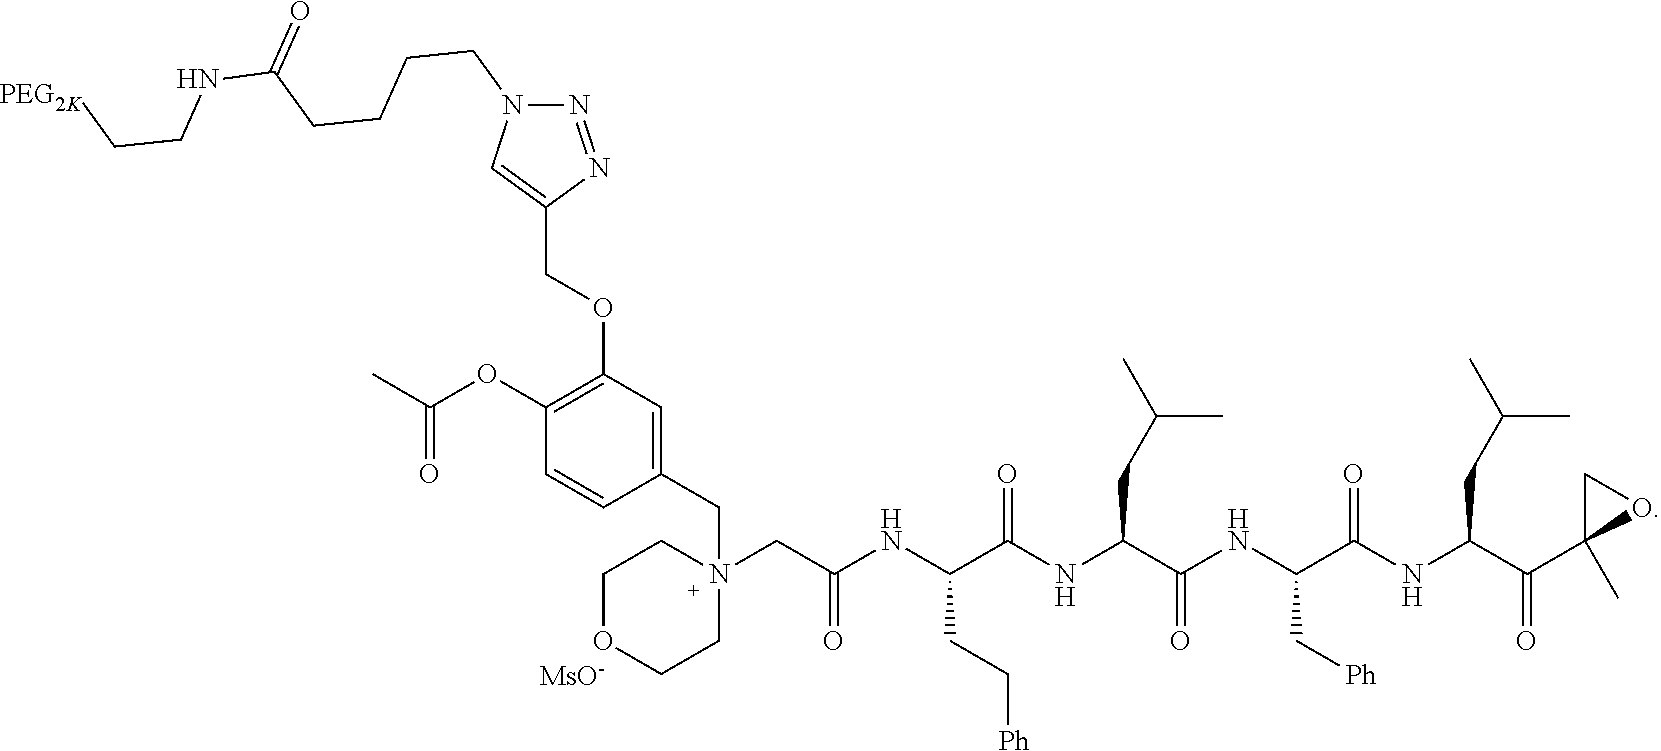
C1OCCN(CC(NC(C(NC(C(NC(C(NC(C(C2(C)OC2)=O)CC(C)C)=O)C[Ph])=O)CC(C)C)=O)CC[Ph])=O)(CC2=CC(OCC3=CN(CCCCC(NCC[PEG2K])=O)N=N3)=C(OC(C)=O)C=C2)C1.[MsO-]
